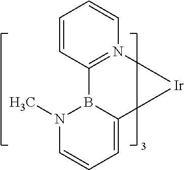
C1=CC2=N(C=C1)[Ir]C1=CC=CN(C)B21
